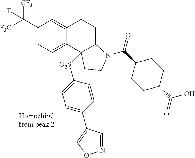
C1(C([F3C])([CF3])F)=CC=C2C(=C1)CCC1C2([O2S]C2=CC=C(C3=CON=C3)C=C2)CCN1C(=O)C1CCC(C(=O)O)CC1
